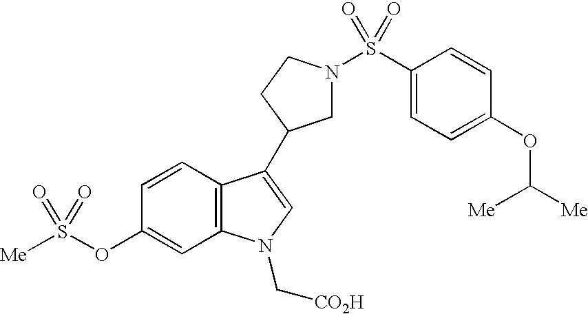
C1N(S(C2=CC=C(OC([Me])[Me])C=C2)(=O)=O)CCC1C1=CN(C[CO2H])C2=C1C=CC(OS([Me])(=O)=O)=C2
